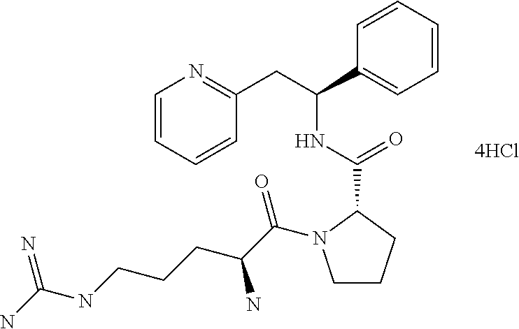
C1CCC(C(NC(CC2=NC=CC=C2)C2=CC=CC=C2)=O)N1C(C(CCCNC(N)=N)N)=O
